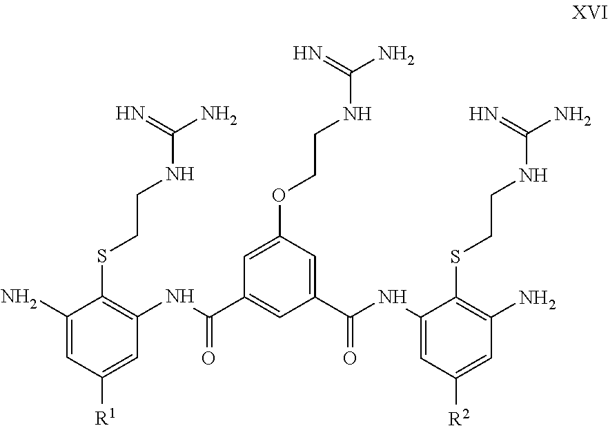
C1(N)=CC([R1])=CC(NC(C2=CC(C(=O)NC3=CC([R2])=CC(N)=C3SCCNC(N)=N)=CC(OCCNC(N)=N)=C2)=O)=C1SCCNC(N)=N
